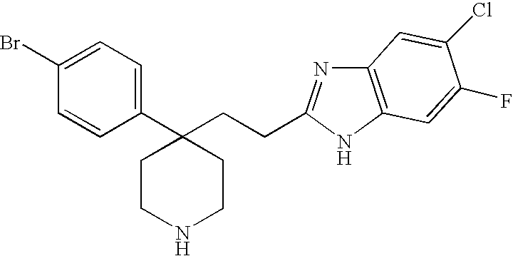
C1=C(Br)C=CC(C2(CCC3=NC4=C(N3)C=C(F)C(Cl)=C4)CCNCC2)=C1
